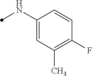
C1(NC)=CC(C)=C(F)C=C1
